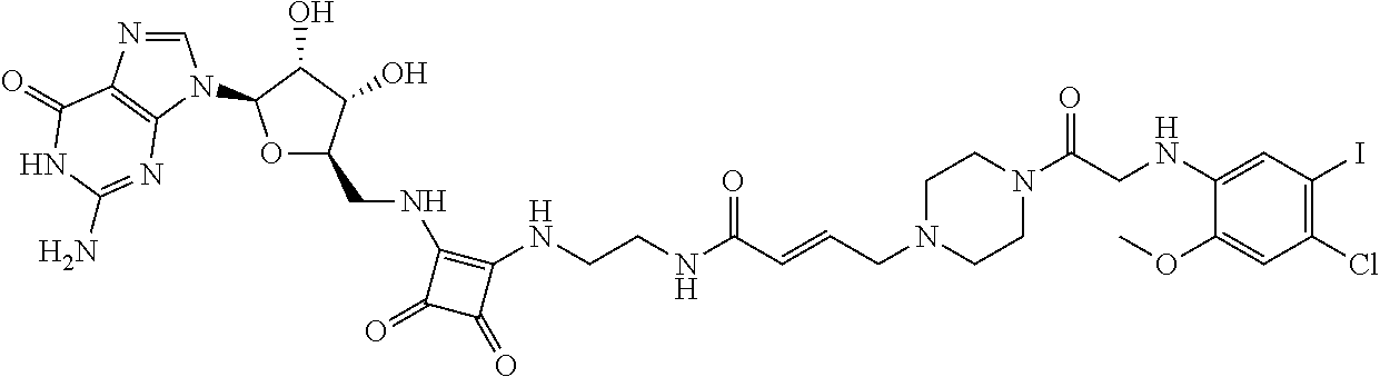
O1C(CNC2=C(NCCNC(C=CCN3CCN(C(CNC4=CC(I)=C(Cl)C=C4OC)=O)CC3)=O)C(=O)C2=O)C(O)C(O)C1N1C=NC2=C1N=C(N)NC2=O
